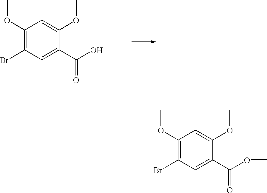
C1(OC)=C(Br)C=C(C(=O)O)C(OC)=C1.C1(OC)=C(Br)C=C(C(=O)OC)C(OC)=C1
